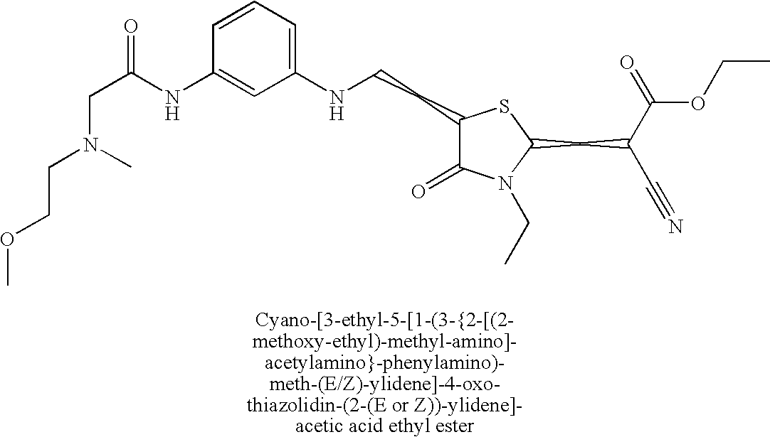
C1(CCNC2=CC=CC(NC(CN(CCOC)C)=O)=C2)C(=O)N(CC)C(CC(C(=O)OCC)C#N)S1
